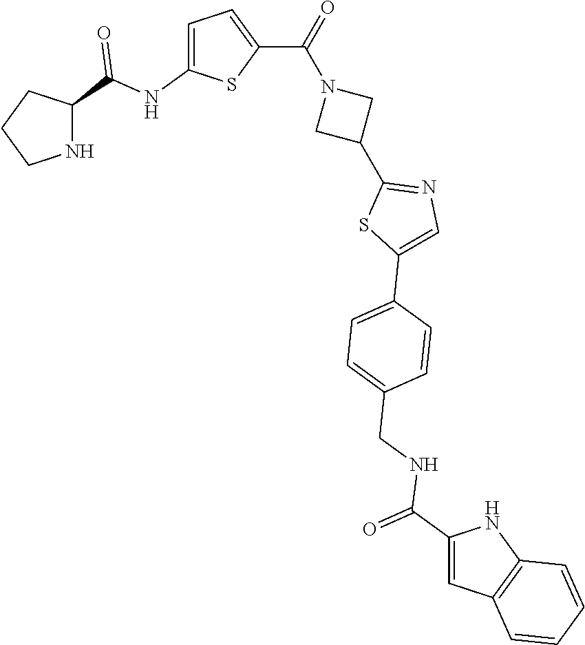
C1CNC(C(NC2=CC=C(C(=O)N3CC(C4=NC=C(C5=CC=C(CNC(C6=CC7=C(N6)C=CC=C7)=O)C=C5)S4)C3)S2)=O)C1
